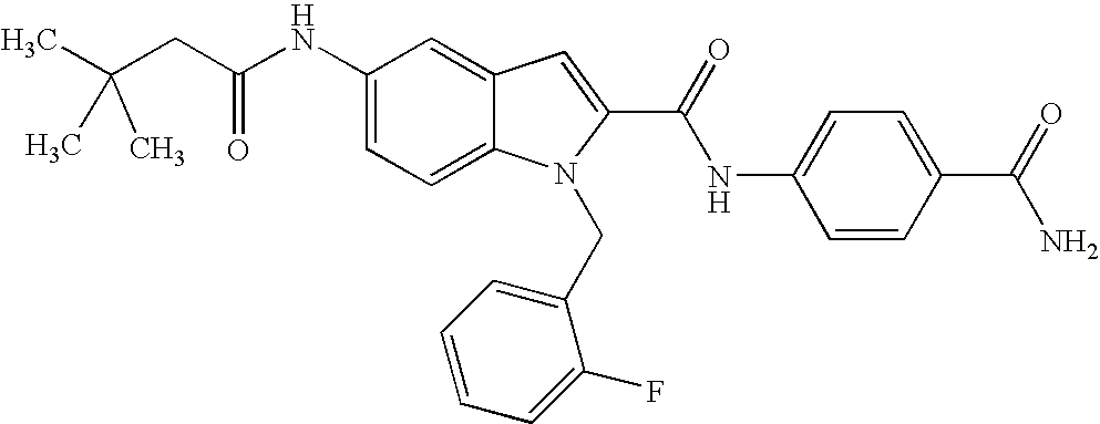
C(CC(NC1=CC=C2C(=C1)C=C(C(NC1=CC=C(C(=O)N)C=C1)=O)N2CC1=CC=CC=C1F)=O)(C)(C)C
